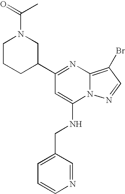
C1(C2CCCN(C(C)=O)C2)=NC2=C(Br)C=NN2C(NCC2=CC=CN=C2)=C1
